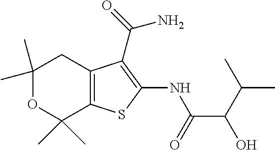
C1(C)(C)OC(C)(C)C2=C(C1)C(C(N)=O)=C(NC(=O)C(C(C)C)O)S2
